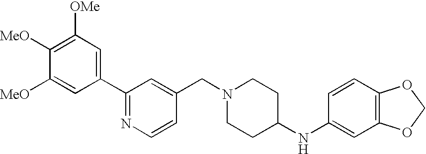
C1([OMe])=C([MeO])C([MeO])=CC(C2=NC=CC(CN3CCC(NC4=CC5=C(C=C4)OCO5)CC3)=C2)=C1
